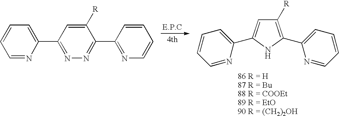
C1(C2=CC([R])=C(C3=CC=CC=N3)N2)=CC=CC=N1.C1(C2=CC=CC=N2)=NN=C(C2=NC=CC=C2)C([R])=C1
